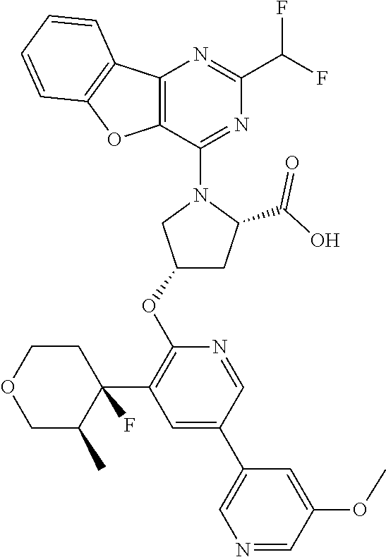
C12=C(C(N3CC(OC4=C(C5(F)C(C)COCC5)C=C(C5=CN=CC(OC)=C5)C=N4)CC3C(O)=O)=NC(C(F)F)=N1)OC1=C2C=CC=C1
